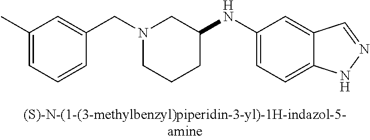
N1(CC2=CC(C)=CC=C2)CCCC(NC2=CC=C3C(=C2)C=NN3)C1
